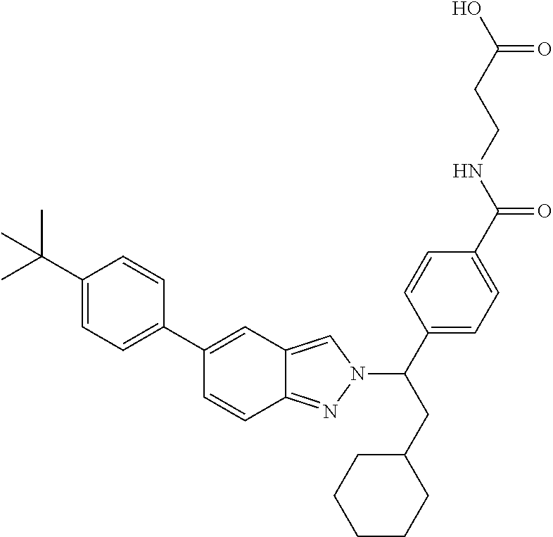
C1(C(C)(C)C)=CC=C(C2=CC3=CN(C(CC4CCCCC4)C4=CC=C(C(NCCC(O)=O)=O)C=C4)N=C3C=C2)C=C1
